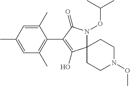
C1(C)=CC(C)=CC(C)=C1C1=C(O)C2(N(OC(C)C)C1=O)CCN(OC)CC2
